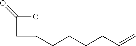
O1C(=O)CC1CCCCC=C
